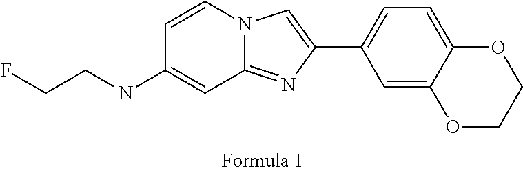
N12C(=NC(C3=CC=C4C(=C3)OCCO4)=C1)C=C(NCCF)C=C2
